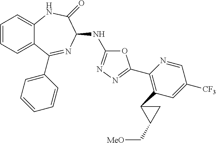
C1=CC=C2C(=C1)NC(=O)C(NC1=NN=C(C3=C(C4C(C[MeO])C4)C=C([CF3])C=N3)O1)N=C2C1=CC=CC=C1
